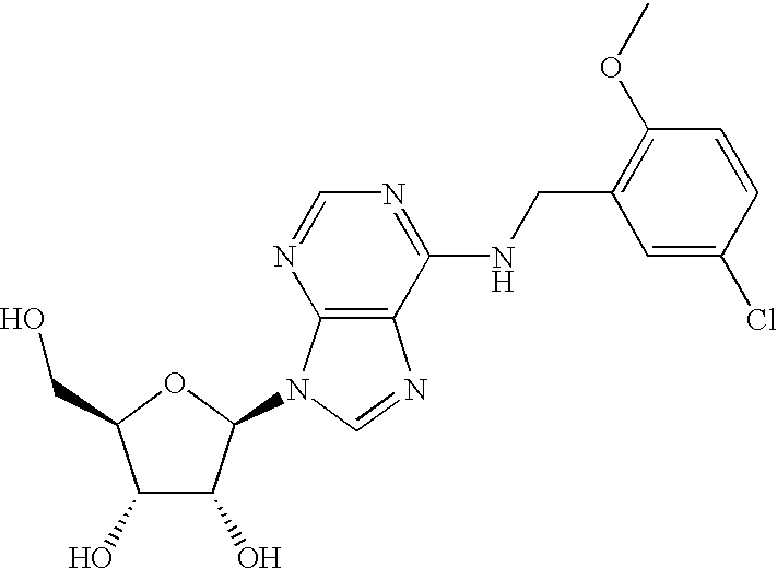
C1(NCC2=C(OC)C=CC(Cl)=C2)=NC=NC2=C1N=CN2C1C(O)C(O)C(CO)O1
